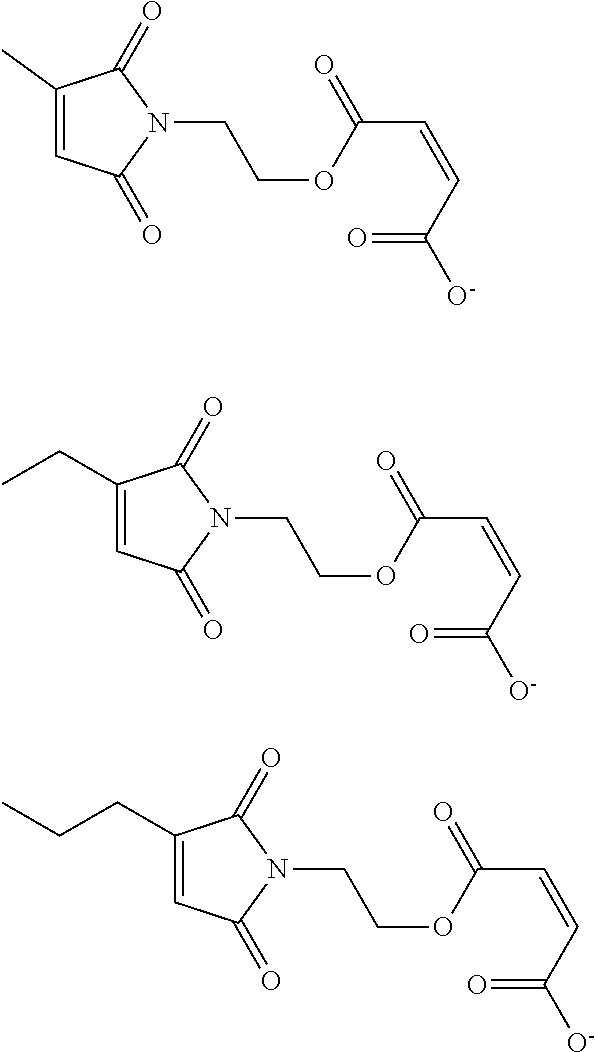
N1(CCOC(C=CC([O-])=O)=O)C(=O)C(CCC)=CC1=O.N1(CCOC(C=CC([O-])=O)=O)C(=O)C(CC)=CC1=O.N1(CCOC(C=CC([O-])=O)=O)C(=O)C(C)=CC1=O
